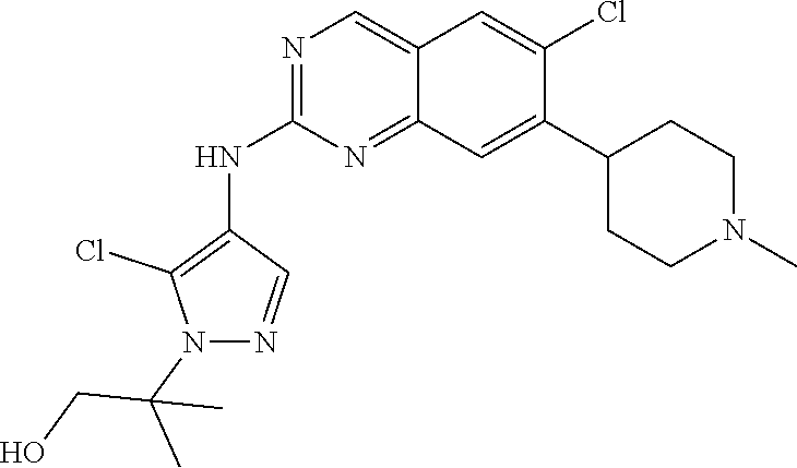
C12=CN=C(NC3=C(Cl)N(C(CO)(C)C)N=C3)N=C1C=C(C1CCN(C)CC1)C(Cl)=C2
